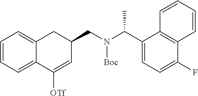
C1=CC=C2C(=C1)CC(CN(C(C1=CC=C(F)C3=C1C=CC=C3)C)[Boc])C=C2[OTf]
